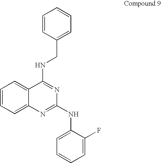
C1=CC(CNC2=NC(NC3=CC=CC=C3F)=NC3=CC=CC=C23)=CC=C1
